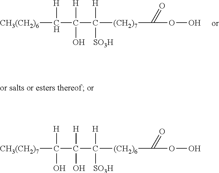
[CH3(CH2)6]C([H])C([H])(O)C([H])([SO3H])[(CH2)7]C(=O)OO.[CH3(CH2)7]C([H])(C([H])(O)C([H])([SO3H])[(CH2)6]C(=O)OO)O
